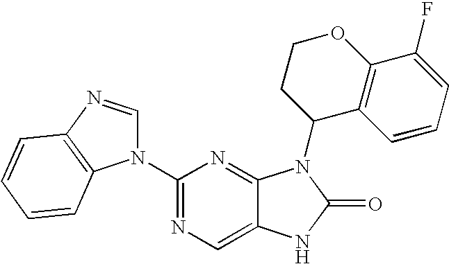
C12=CN=C(N3C=NC4=C3C=CC=C4)N=C1N(C1C3=C(OCC1)C(F)=CC=C3)C(=O)N2
